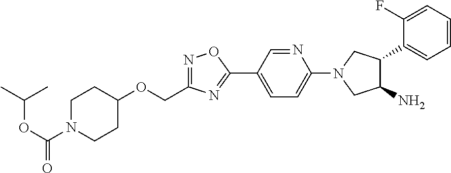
C(OC(N1CCC(OCC2=NOC(C3=CC=C(N4CC(N)C(C5=CC=CC=C5F)C4)N=C3)=N2)CC1)=O)(C)C
